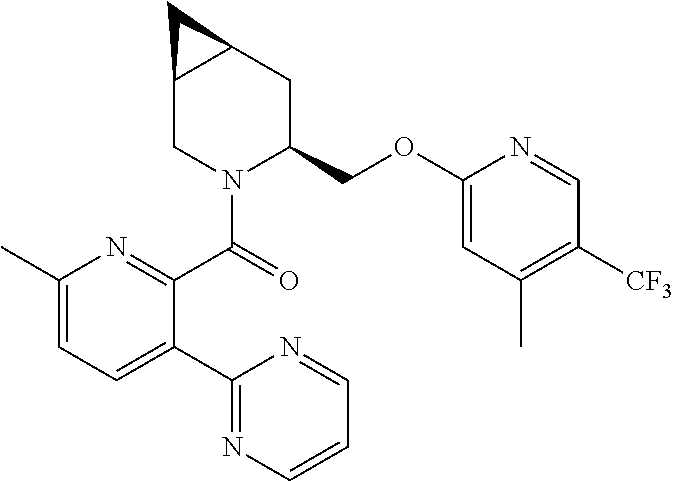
C1(OCC2CC3C(CN2C(=O)C2=NC(C)=CC=C2C2=NC=CC=N2)C3)=CC(C)=C([CF3])C=N1
